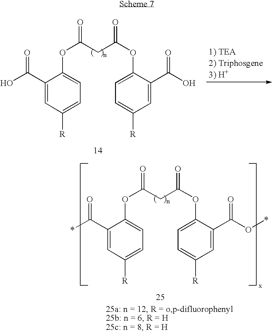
C1(C(O)=O)=CC([R])=CC=C1OC(=O)CC(OC1=CC=C([R])C=C1C(=O)O)=O.C1(C(*)=O)=CC([R])=CC=C1OC(=O)CC(OC1=CC=C([R])C=C1C(=O)O*)=O
